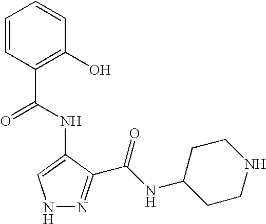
C1=CC(C(=O)NC2=CNN=C2C(NC2CCNCC2)=O)=C(O)C=C1
